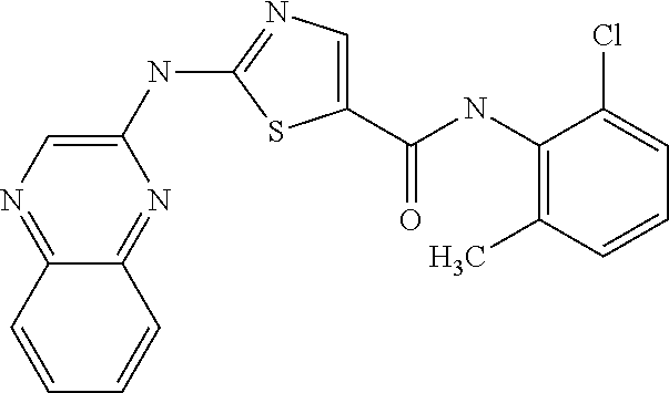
C1(NC2=NC=C(C(NC3=C(C)C=CC=C3Cl)=O)S2)=CN=C2C(=N1)C=CC=C2
